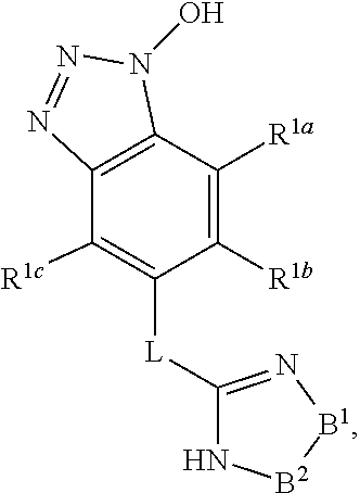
C1([R1b])=C([R1a])C2=C(C([R1c])=C1[L]C1=N[B1][B2]N1)N=NN2O
